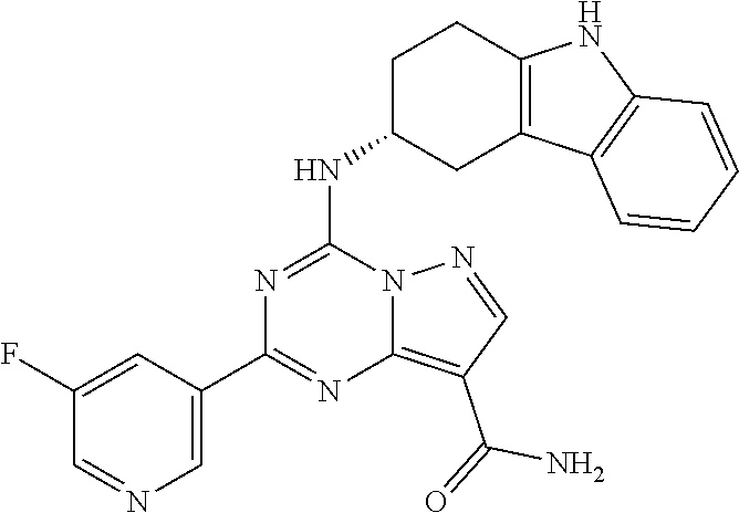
C1=C(C2=NC3=C(C(=O)N)C=NN3C(NC3CC4=C(CC3)NC3=C4C=CC=C3)=N2)C=C(F)C=N1
